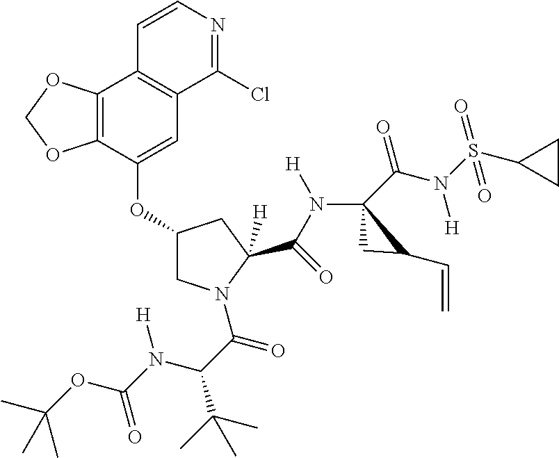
O(C1CN(C(=O)C(C(C)(C)C)N([H])C(OC(C)(C)C)=O)C(C(N(C2(C(N(S(C3CC3)(=O)=O)[H])=O)CC2C=C)[H])=O)([H])C1)C1=CC2=C(C3=C1OCO3)C=CN=C2Cl
